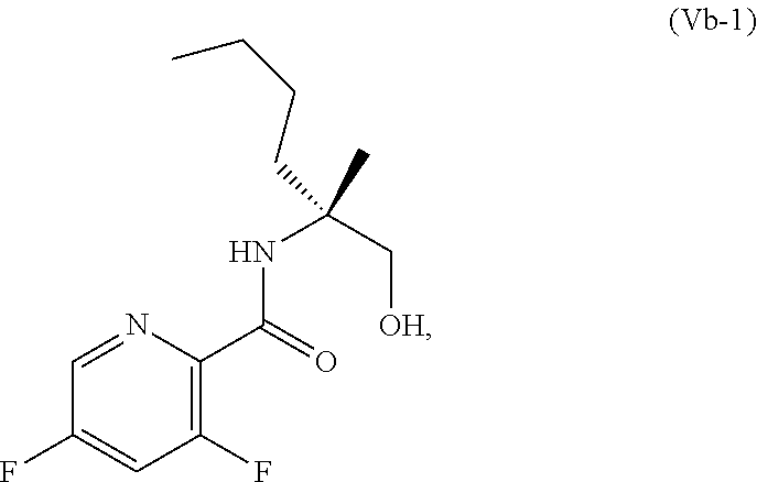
C1=NC(C(=O)NC(CCCC)(C[OH])C)=C(F)C=C1F
